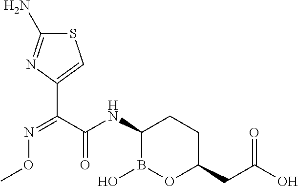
CON=C(C(NC1B(O)OC(CC(O)=O)CC1)=O)C1=CSC(N)=N1
